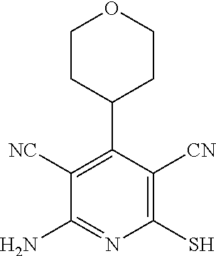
C1CC(C2=C([NC])C(N)=NC(S)=C2[CN])CCO1
